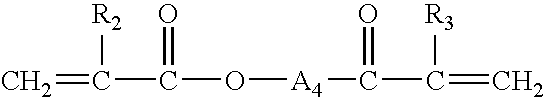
C=C(C(O[A4]C(C(=C)[R3])=O)=O)[R2]
